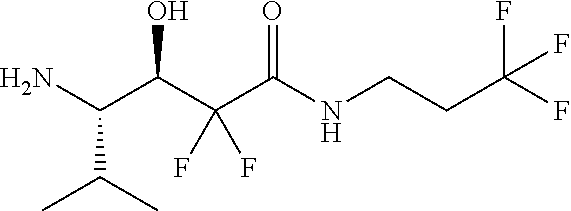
NC(C(C(C(NCCC(F)(F)F)=O)(F)F)O)C(C)C
